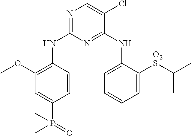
N1=C(NC2=C(OC)C=C(P(=O)(C)C)C=C2)N=C(NC2=CC=CC=C2[O2S]C(C)C)C(Cl)=C1
